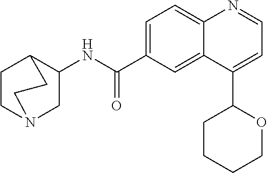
C1=C(C(NC2CN3CCC2CC3)=O)C=C2C(=C1)N=CC=C2C1CCCCO1
